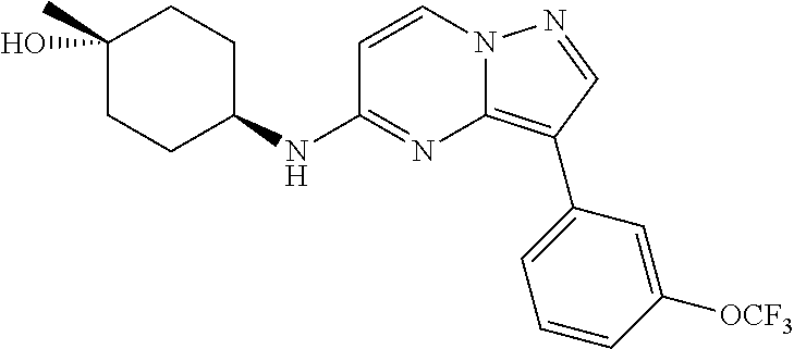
C1=CN2C(=C(C3=CC=CC([OCF3])=C3)C=N2)N=C1NC1CCC(O)(C)CC1
